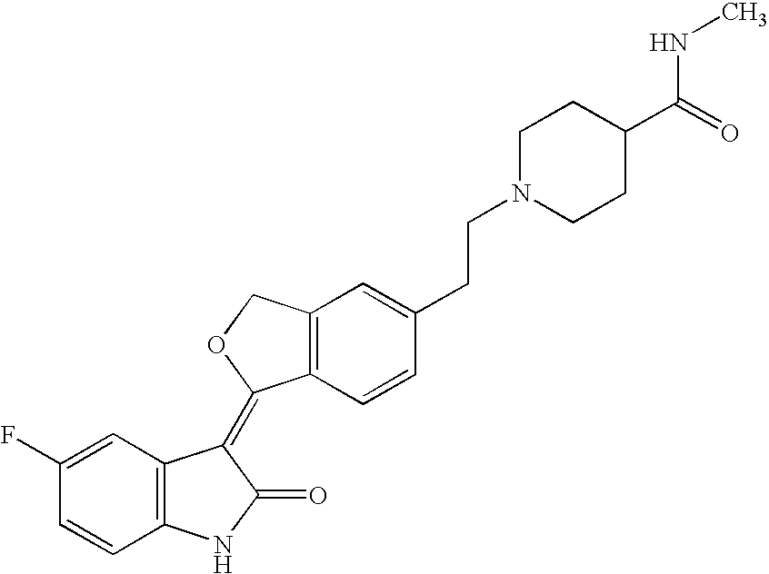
C1=C(F)C=CC2=C1C(=C1C3=C(CO1)C=C(CCN1CCC(C(=O)NC)CC1)C=C3)C(=O)N2
